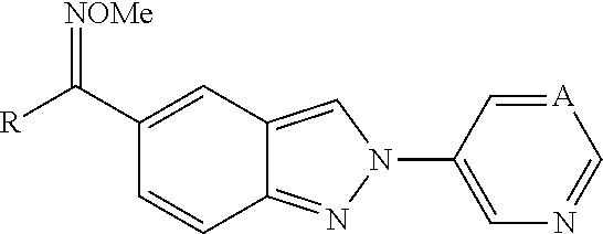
N1(C2=CN=C[A]=C2)N=C2C=CC(C([R])=[NOMe])=CC2=C1
